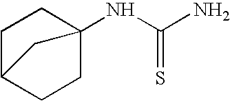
C1C2(NC(N)=S)CCC(C1)C2
